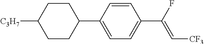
C1CC(C2=CC=C(C(F)=C[CF3])C=C2)CCC1[C3H7]
